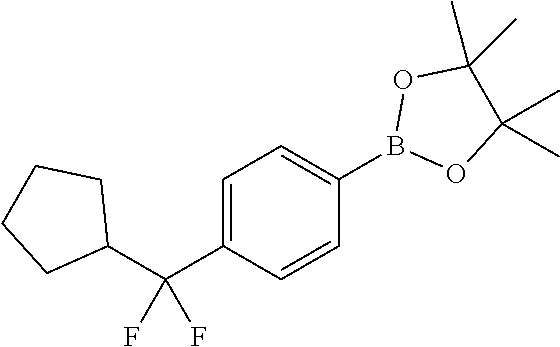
C1(C(C2=CC=C(B3OC(C)(C)C(C)(C)O3)C=C2)(F)F)CCCC1
